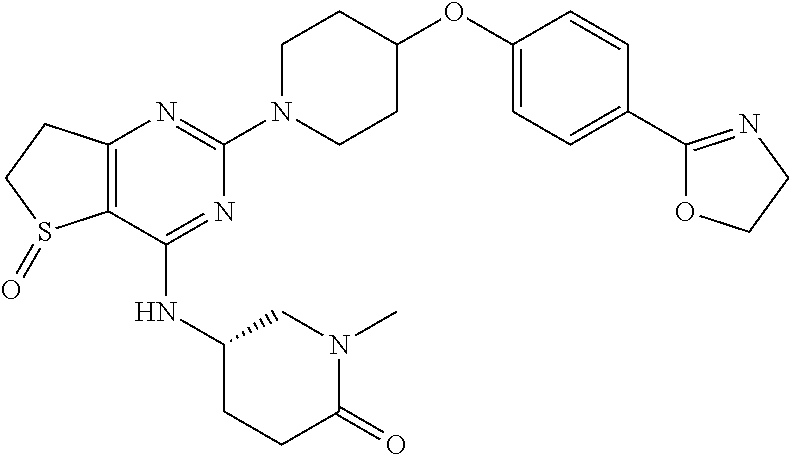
C12=C(C(NC3CCC(=O)N(C)C3)=NC(N3CCC(OC4=CC=C(C5=NCCO5)C=C4)CC3)=N1)S(=O)CC2
